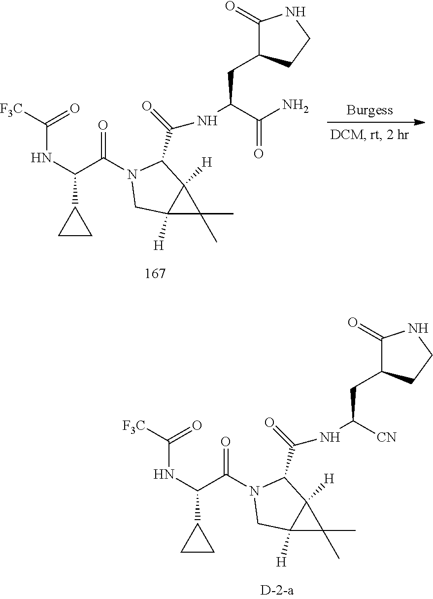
[F3C]C(=O)NC(C1CC1)C(=O)N1C(C(NC(C(N)=O)CC2C(=O)NCC2)=O)C2([H])C([H])(C2(C)C)C1.[F3C]C(=O)NC(C1CC1)C(=O)N1C(C(NC([CN])CC2C(=O)NCC2)=O)C2([H])C([H])(C2(C)C)C1
